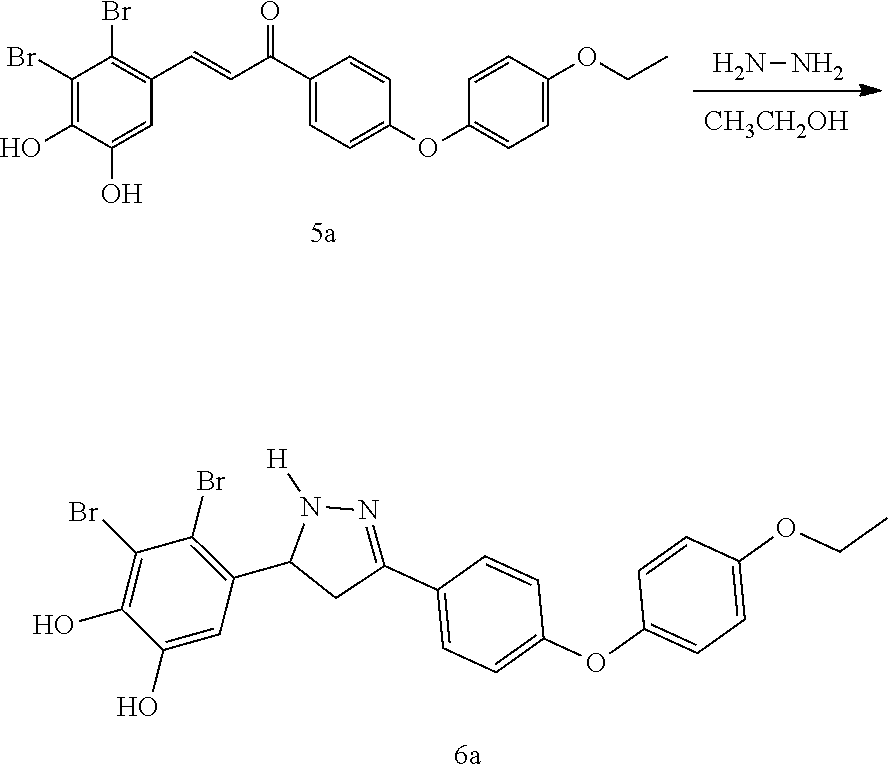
C1=C(OCC)C=CC(OC2=CC=C(C(C=CC3=C(Br)C(Br)=C(O)C(O)=C3)=O)C=C2)=C1.[CH3CH2OH].NN.C1=C(OCC)C=CC(OC2=CC=C(C3=NN([H])C(C4=C(Br)C(Br)=C(O)C(O)=C4)C3)C=C2)=C1
